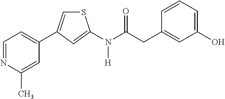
C1=NC(C)=CC(C2=CSC(N(C(CC3=CC(O)=CC=C3)=O)[H])=C2)=C1
